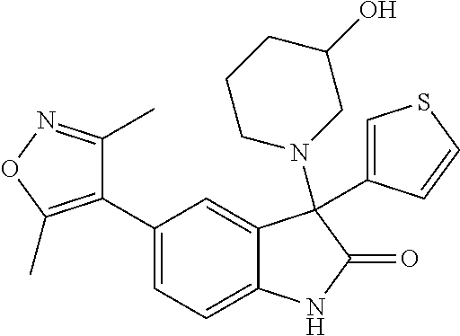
C1=C(C2=C(C)ON=C2C)C=C2C(=C1)NC(=O)C2(N1CC(O)CCC1)C1=CSC=C1
